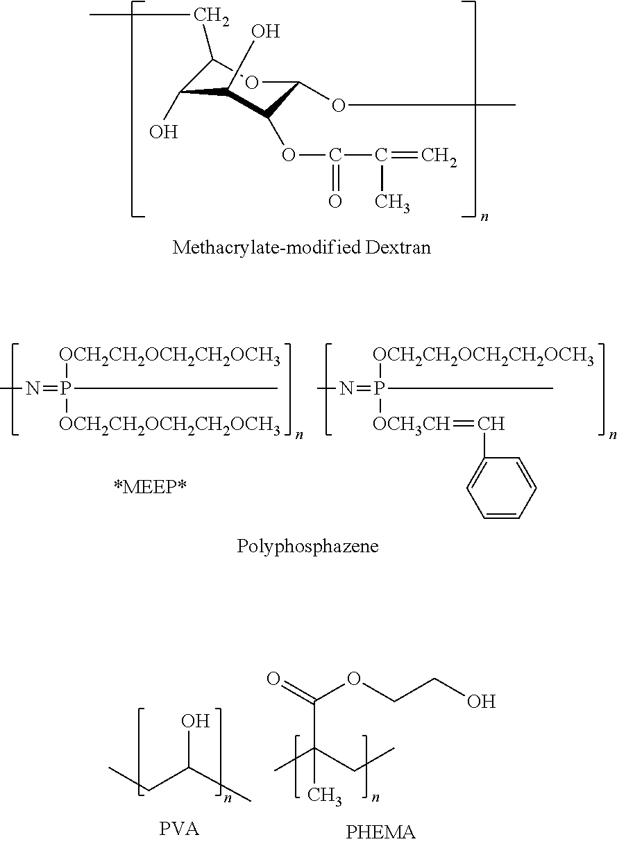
C1(CC)C(O)C(O)C(OC(C(=C)C)=O)C(OC)O1.CCC(C)O.O=C(OCCO)C(CC)(C)C.CN=P([OCH2CH2OCH2CH2OCH3])([OCH3CH]=CC1=CC=CC=C1)C.CN=P([OCH2CH2OCH2CH2OCH3])([OCH2CH2OCH2CH2OCH3])C
